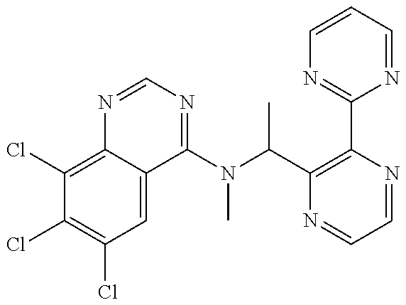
C1(Cl)=C2C(=CC(Cl)=C1Cl)C(N(C(C1=C(C3=NC=CC=N3)N=CC=N1)C)C)=NC=N2
